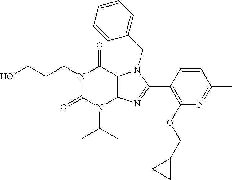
OCCCN1C(=O)N(C(C)C)C2=C(C1=O)N(CC1=CC=CC=C1)C(C1=C(OCC3CC3)N=C(C)C=C1)=N2
